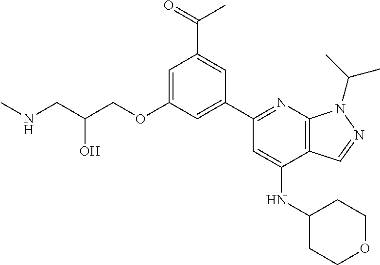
C(O)(CNC)COC1=CC(C(C)=O)=CC(C2=NC3=C(C(NC4CCOCC4)=C2)C=NN3C(C)C)=C1
